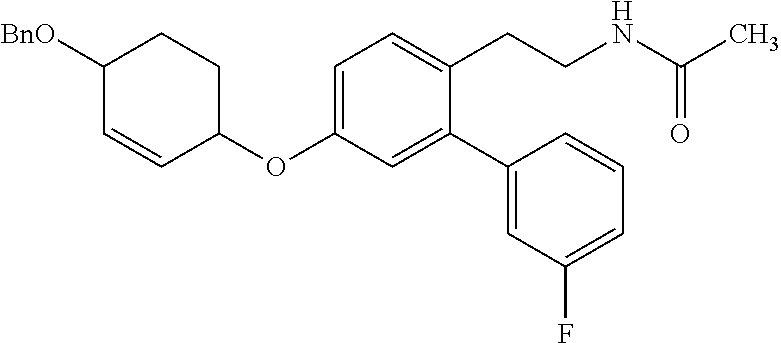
C1=C(OC2CCC([BnO])C=C2)C=C(C2=CC(F)=CC=C2)C(CCNC(C)=O)=C1
